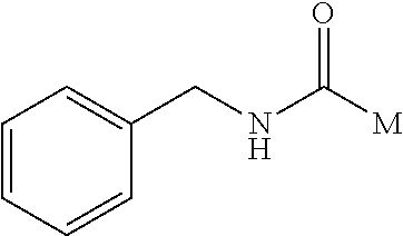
N(CC1=CC=CC=C1)C([M])=O
